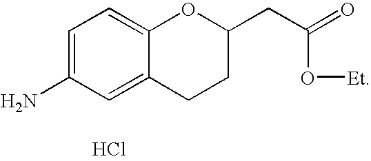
C1=C(N)C=C2C(=C1)OC(CC(=O)O[Et])CC2.Cl
